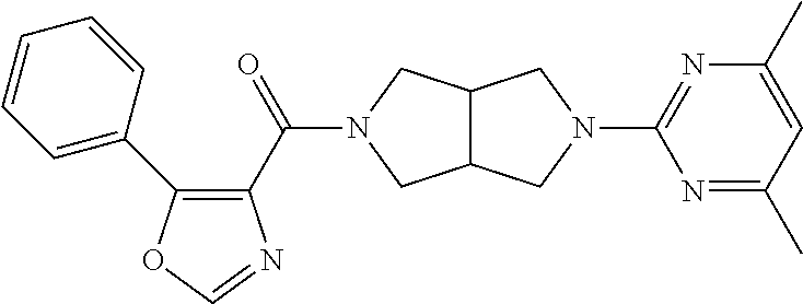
C1(C2=CC=CC=C2)=C(C(=O)N2CC3C(C2)CN(C2=NC(C)=CC(C)=N2)C3)N=CO1
